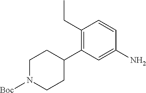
C1(CC)=C(C2CCN([Boc])CC2)C=C(N)C=C1
